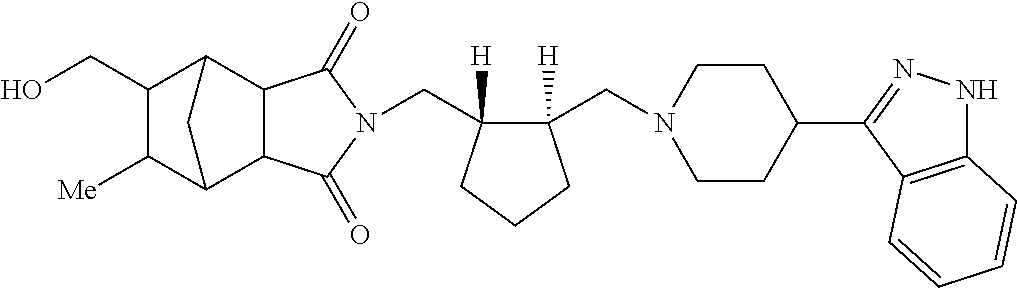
C(C1([H])C(CN2CCC(C3=NNC4=C3C=CC=C4)CC2)([H])CCC1)N1C(=O)C2C3C([Me])C(CO)C(C2C1=O)C3
